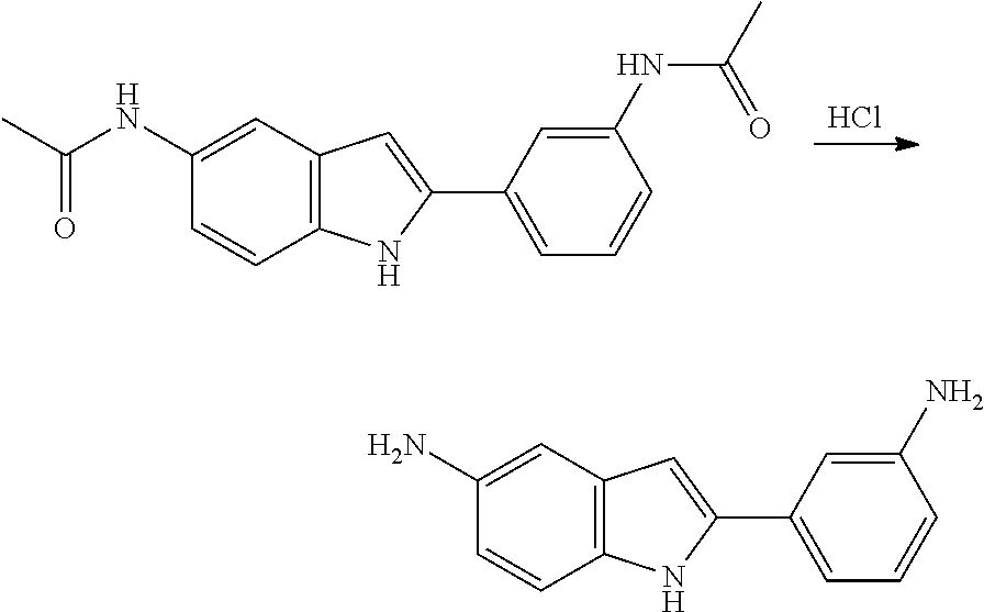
Cl.C1=CC2=C(C=C1NC(C)=O)C=C(C1=CC=CC(NC(C)=O)=C1)N2.C1=CC2=C(C=C1N)C=C(C1=CC=CC(N)=C1)N2
